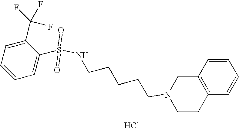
Cl.C(CCCCN1CCC2=C(C1)C=CC=C2)NS(=O)(=O)C1=CC=CC=C1C(F)(F)F
